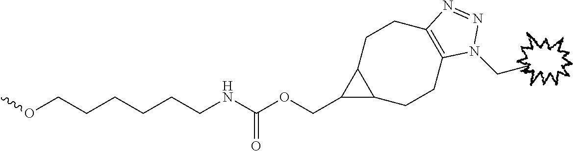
COCCCCCCNC(OCC1C2C1CCC1=C(CC2)N(CC)N=N1)=O
